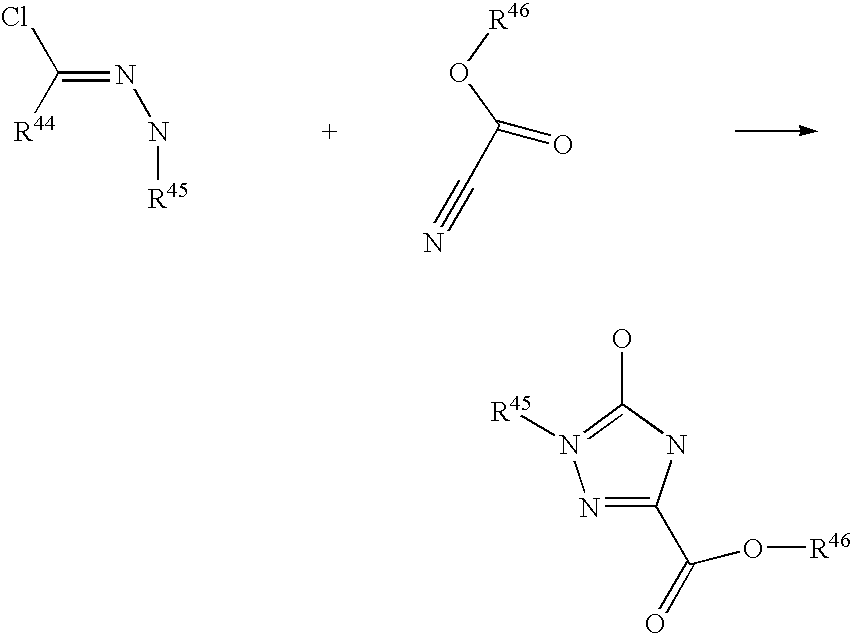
C(=NN[R45])([R44])Cl.O=C(O[R46])C#N.N1=C(C(O[R46])=O)NC(O)=N1[R45]
